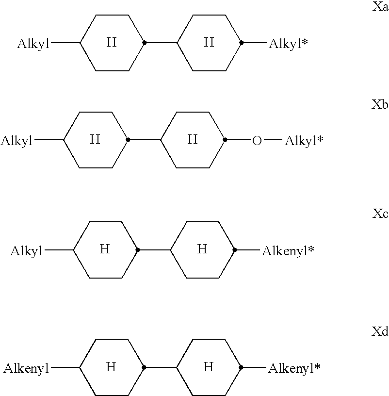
[H].[Alkyl]C1CCC(C2CCC([Alkyl*])CC2)CC1.[H].[H].[Alkyl]C1CCC(C2CCC(O[Alkyl*])CC2)CC1.[H].[H].[Alkyl]C1CCC(C2CCC([Alkenyl*])CC2)CC1.[H].[H].[Alkenyl]C1CCC(C2CCC([Alkenyl*])CC2)CC1.[H]
